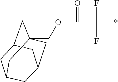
O(C(=O)C(F)(*)F)CC12CC3CC(CC(C1)C3)C2
